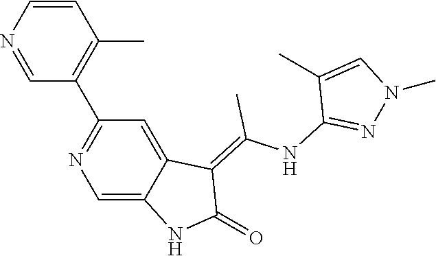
C1=CN=CC(C2=NC=C3C(=C2)C(=C(NC2=NN(C)C=C2C)C)C(=O)N3)=C1C
